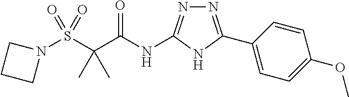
N1(S(C(C(NC2=NN=C(C3=CC=C(OC)C=C3)N2)=O)(C)C)(=O)=O)CCC1
